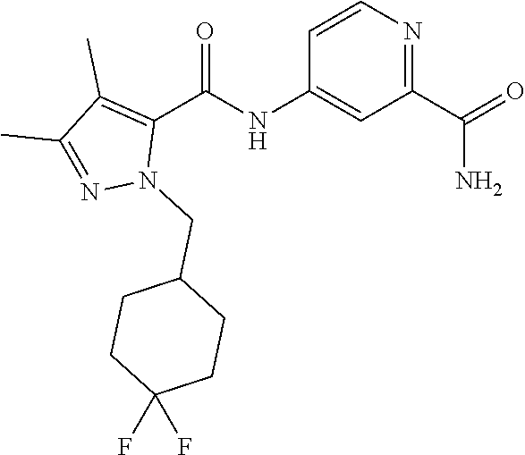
C1=CN=C(C(N)=O)C=C1NC(C1=C(C)C(C)=NN1CC1CCC(F)(F)CC1)=O
